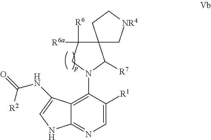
C1=C([R1])C(N2C([R7])C3(C([R6])([R6a])C2)C[NR4]CC3)=C2C(=N1)NC=C2NC(=O)[R2]
